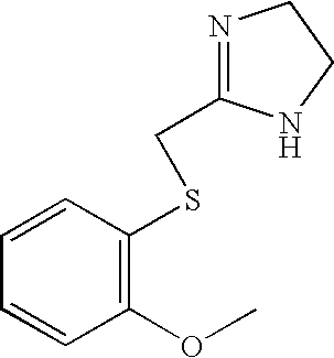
C1(OC)=C(SCC2=NCCN2)C=CC=C1
